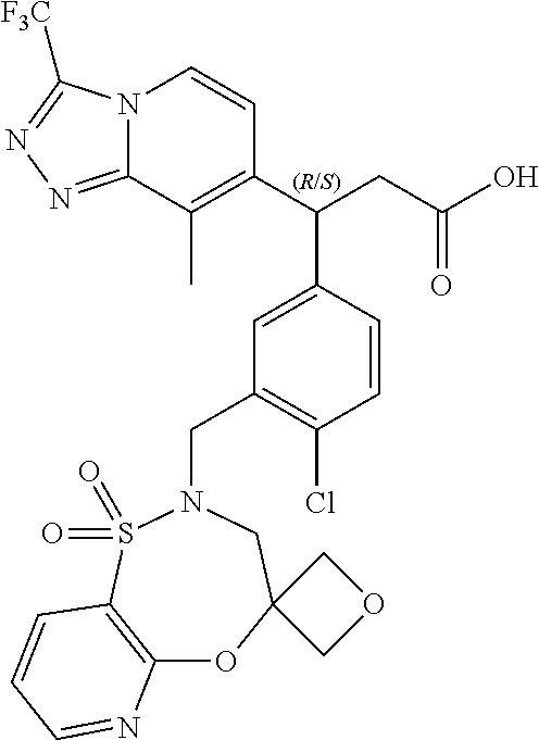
N12C(=NN=C1[F3C])C(C)=C(C(CC(O)=O)C1=CC(CN3S(=O)(=O)C4=C(OC5(C3)COC5)N=CC=C4)=C(Cl)C=C1)C=C2
